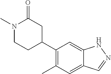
C1(C2CC(=O)N(C)CC2)=C(C)C=C2C(=C1)NN=C2
